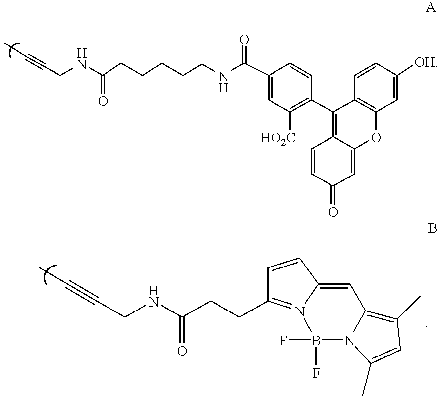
C(CNC(CCCCCNC(C1=CC([HO2C])=C(C2=C3C(=CC(=O)C=C3)OC3=C2C=CC([OH])=C3)C=C1)=O)=O)#CC.C(CNC(CCC1=N2C(=CC3=C(C)C=C(C)N3B2(F)F)C=C1)=O)#CC
